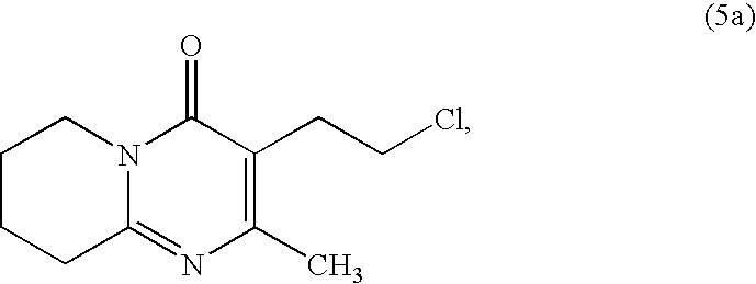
C1CCC2=NC(C)=C(CCCl)C(=O)N2C1
